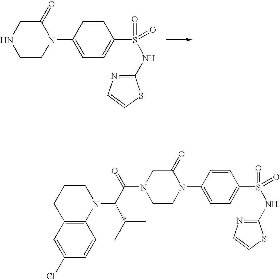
C1(=O)CNCCN1C1=CC=C(S(=O)(NC2=NC=CS2)=O)C=C1.C1(=O)CN(C(C(C(C)C)N2C3=C(CCC2)C=C(Cl)C=C3)=O)CCN1C1=CC=C(S(=O)(NC2=NC=CS2)=O)C=C1
